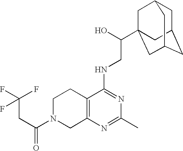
C(CC(=O)N1CC2=C(CC1)C(NCC(O)C13CC4CC(CC(C1)C4)C3)=NC(C)=N2)(F)(F)F
